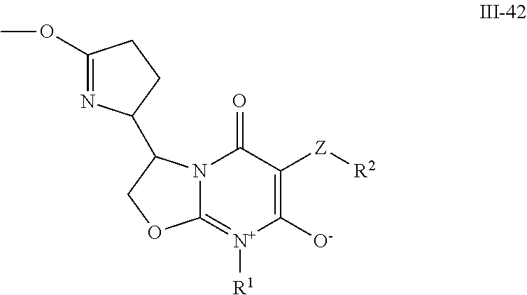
C1(OC)=NC(C2N3C(=[N+]([R1])C([O-])=C([Z][R2])C3=O)OC2)CC1
